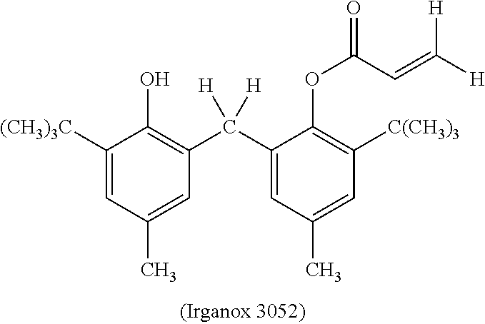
C1([(CH3)3C])=CC(C)=CC(C(C2=CC(C)=CC([C(CH3)3])=C2OC(=O)C=C([H])[H])([H])[H])=C1O
